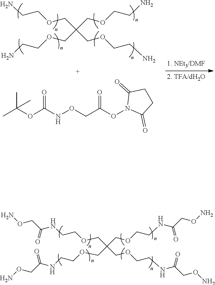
C(COCCNC(CON)=O)(COCCNC(=O)CON)(COCCNC(CON)=O)COCCNC(CON)=O.C(COCCN)(COCCN)(COCCN)COCCN.CC(OC(NOCC(ON1C(=O)CCC1=O)=O)=O)(C)C
